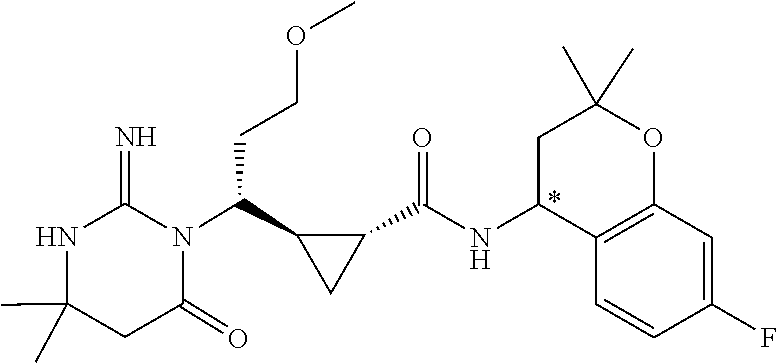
CC1(C)NC(=N)N(C(C2C(C(=O)NC3C4=C(OC(C)(C)C3)C=C(F)C=C4)C2)CCOC)C(=O)C1
